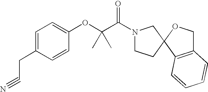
C1=C(CC#N)C=CC(OC(C)(C)C(=O)N2CCC3(C2)C2=C(CO3)C=CC=C2)=C1
